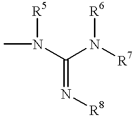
CN(C(N([R7])[R6])=N[R8])[R5]
